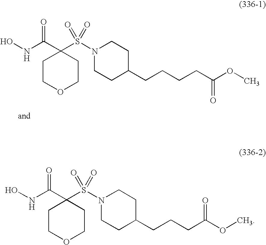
C1(C(NO)=O)(S(N2CCC(CCCCC(OC)=O)CC2)(=O)=O)CCOCC1.C1(C(NO)=O)(S(N2CCC(CCCC(OC)=O)CC2)(=O)=O)CCOCC1
